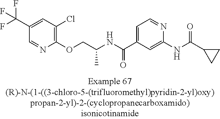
C1=NC(OCC(NC(C2=CC=NC(NC(=O)C3CC3)=C2)=O)C)=C(Cl)C=C1C(F)(F)F
